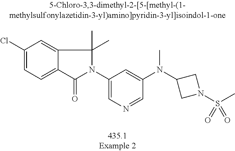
C1(Cl)=CC=C2C(=C1)C(C)(C)N(C1=CN=CC(N(C3CN(S(C)(=O)=O)C3)C)=C1)C2=O
